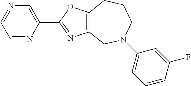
C1=NC=C(C2=NC3=C(O2)CCCN(C2=CC=CC(F)=C2)C3)N=C1
